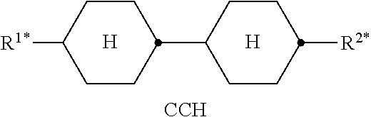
[H].[H].C1CC(C2CCC([R2*])CC2)CCC1[R1*].[CCH]
